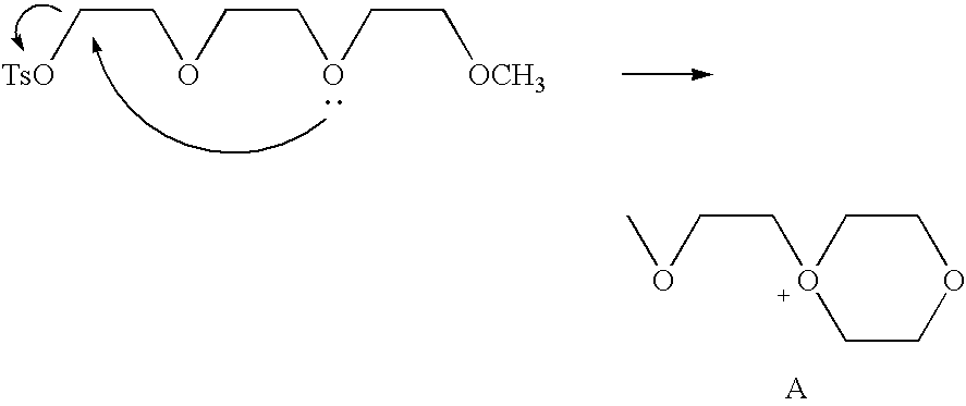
[TsO]CCOCCOCC[OCH3].C1COCCO1CCOC
